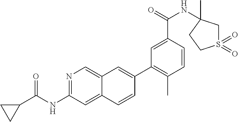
N1=C(NC(C2CC2)=O)C=C2C(=C1)C=C(C1=C(C)C=CC(C(=O)NC3(C)CS(=O)(=O)CC3)=C1)C=C2
